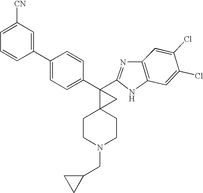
C1=C(Cl)C(Cl)=CC2=C1N=C(C1(C3=CC=C(C4=CC([CN])=CC=C4)C=C3)C3(CCN(CC4CC4)CC3)C1)N2
